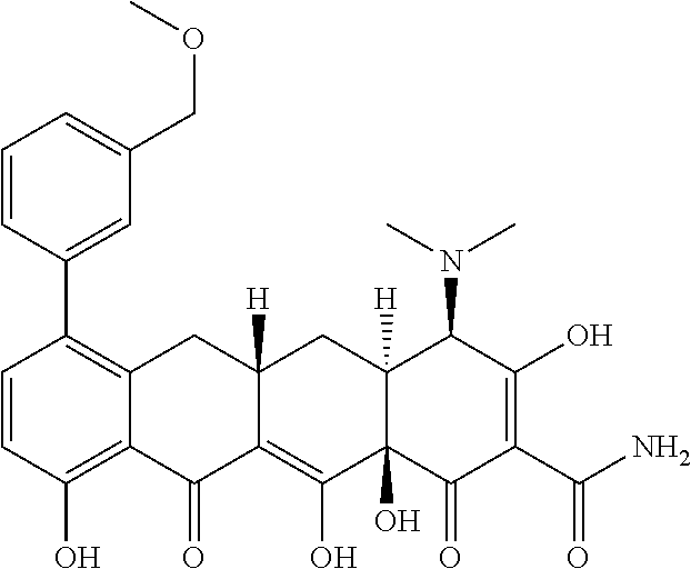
C1=CC(O)=C2C(=C1C1=CC(COC)=CC=C1)CC1([H])C(=C(O)C3(O)C([H])(C1)C(N(C)C)C(O)=C(C(N)=O)C3=O)C2=O
